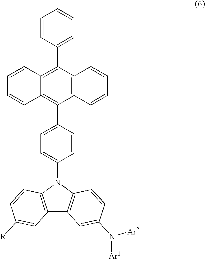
C12=C(N(C3=CC=C(C4=C5C(=C(C6=CC=CC=C6)C6=C4C=CC=C6)C=CC=C5)C=C3)C3=C1C=C(N([Ar2])[Ar1])C=C3)C=CC([R])=C2
